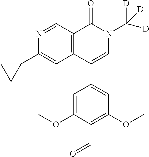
C1(C2CC2)=CC2=C(C=N1)C(=O)N(C([D])([D])[D])C=C2C1=CC(OC)=C(C=O)C(OC)=C1
